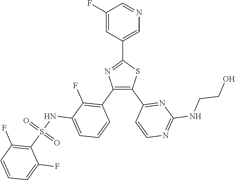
C1=C(C2=NC(C3=C(F)C(NS(C4=C(F)C=CC=C4F)(=O)=O)=CC=C3)=C(C3=NC(NCCO)=NC=C3)S2)C=C(F)C=N1
